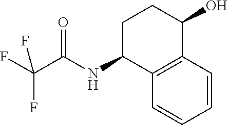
C12=C(C=CC=C1)C(O)CCC2NC(C(F)(F)F)=O
